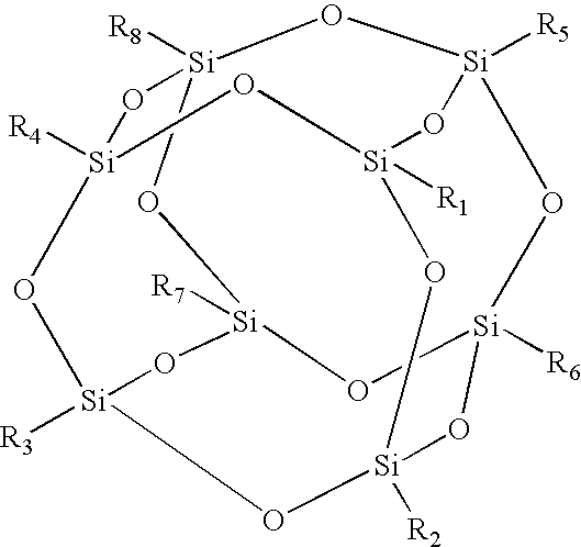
[R4][Si]12O[Si]3([R1])O[Si]4([R5])O[Si]5([R6])O[Si]([R7])(O[Si]([R8])(O1)O4)O[Si]([R3])(O2)O[Si]([R2])(O3)O5
